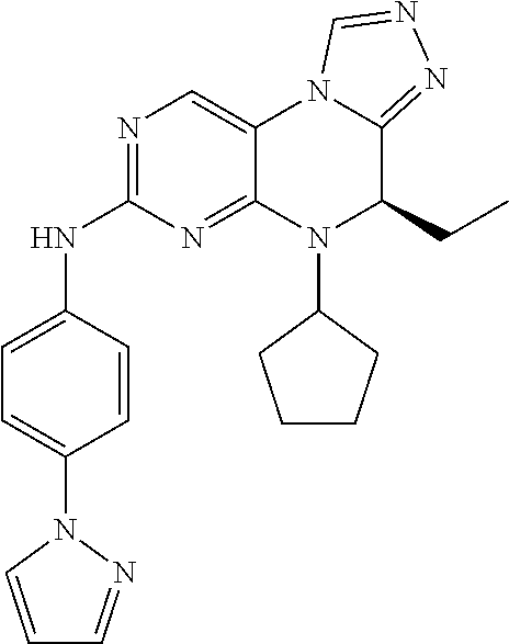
N1=C(NC2=CC=C(N3C=CC=N3)C=C2)N=C2C(=C1)N1C(=NN=C1)C(CC)N2C1CCCC1
